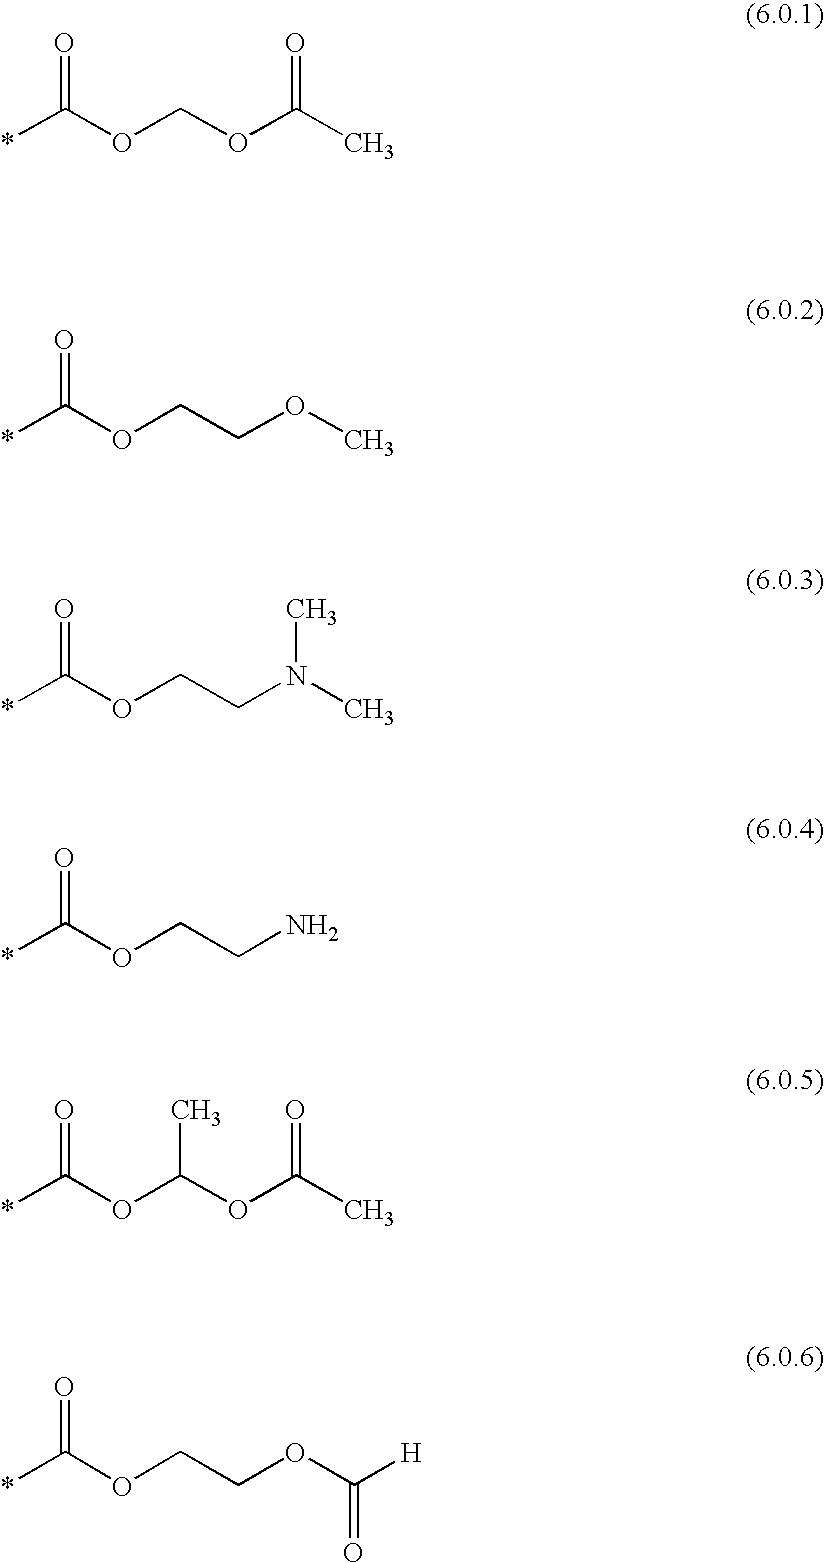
*C(OCOC(C)=O)=O.*C(OCCOC)=O.*C(OCCN(C)C)=O.*C(OCCN)=O.*C(OC(OC(C)=O)C)=O.*C(OCCOC([H])=O)=O
